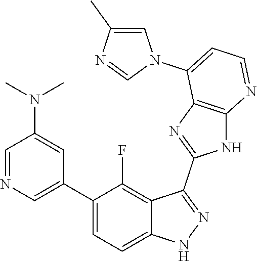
C1=NC=C(C2=CC=C3C(=C2F)C(C2=NC4=C(N2)N=CC=C4N2C=C(C)N=C2)=NN3)C=C1N(C)C
